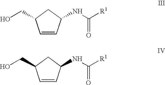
C1=CC(NC([R1])=O)CC1CO.C1=CC(NC([R1])=O)CC1CO
